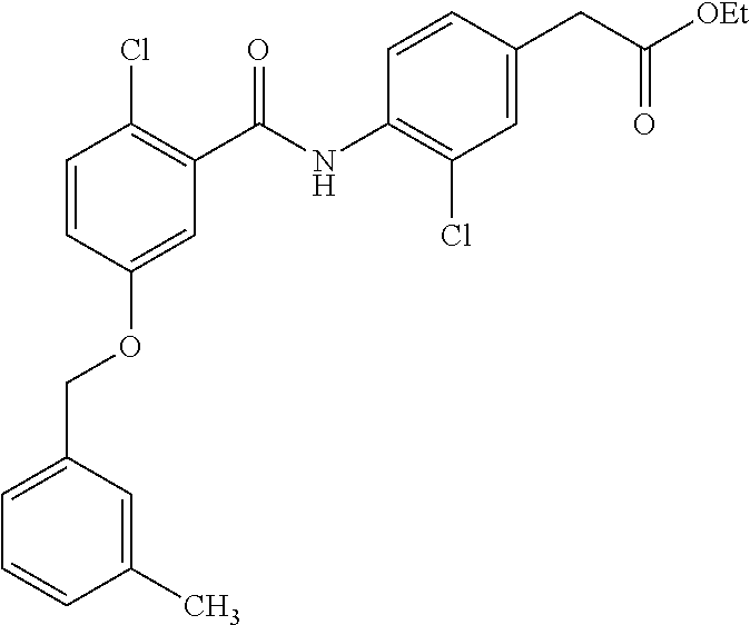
C1=C(COC2=CC(C(NC3=C(Cl)C=C(CC([OEt])=O)C=C3)=O)=C(Cl)C=C2)C=C(C)C=C1
